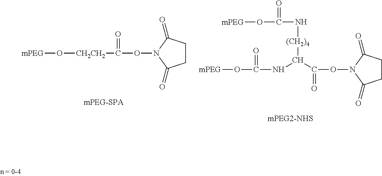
C1CC(=O)N(OC([CH2CH2]O[mPEG])=O)C1=O.[mPEG]OC(=O)NC(C(=O)ON1C(=O)CCC1=O)[(CH2)4]NC(O[mPEG])=O
